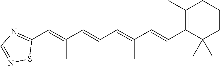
C1(C=C(C=CC=C(C=CC2=C(C)CCCC2(C)C)C)C)=NC=NS1
